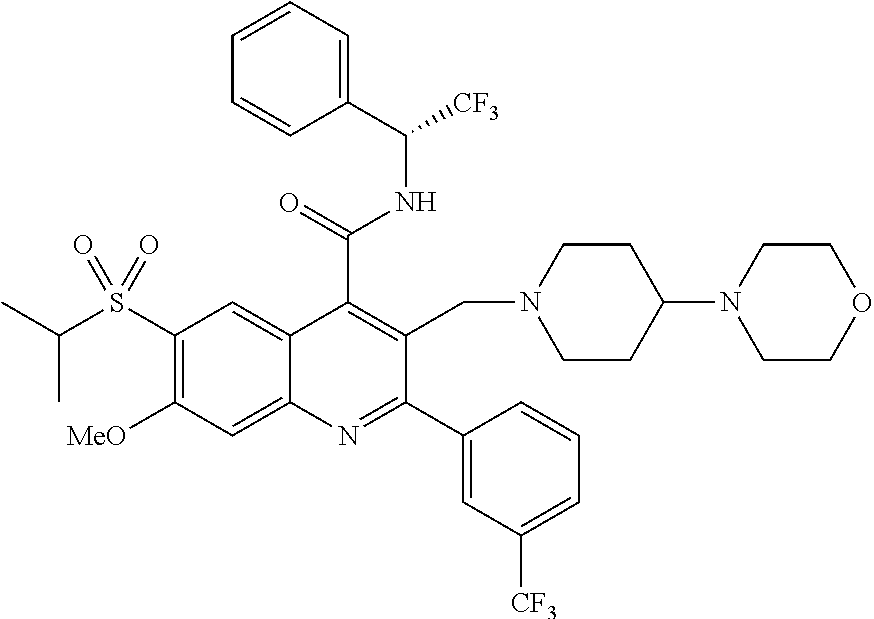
C1(S(C(C)C)(=O)=O)=C([MeO])C=C2C(=C1)C(C(=O)NC([CF3])C1=CC=CC=C1)=C(CN1CCC(N3CCOCC3)CC1)C(C1=CC([CF3])=CC=C1)=N2
